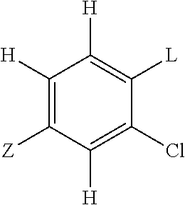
C1([H])=C(Cl)C([L])=C([H])C([H])=C1[Z]
